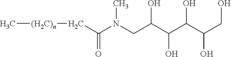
C[(H2C)n]CC(N(CC(C(C(C(CO)O)O)O)O)C)=O
